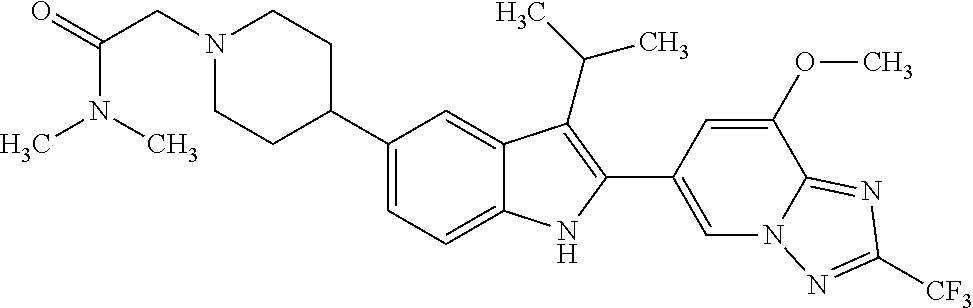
C1(C2CCN(CC(N(C)C)=O)CC2)=CC=C2C(=C1)C(C(C)C)=C(C1=CN3C(=NC([CF3])=N3)C(OC)=C1)N2
